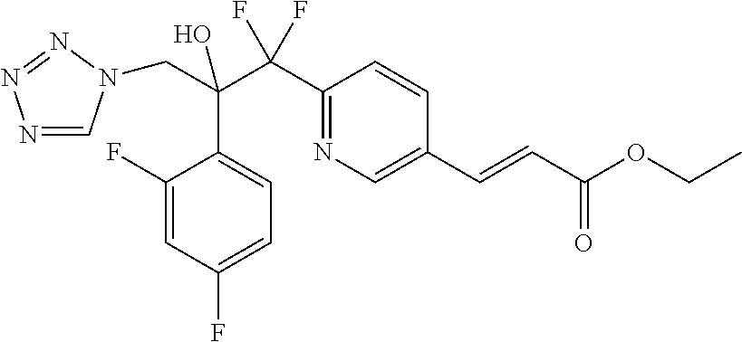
N1=CN(CC(O)(C(C2=NC=C(C=CC(OCC)=O)C=C2)(F)F)C2=CC=C(F)C=C2F)N=N1
